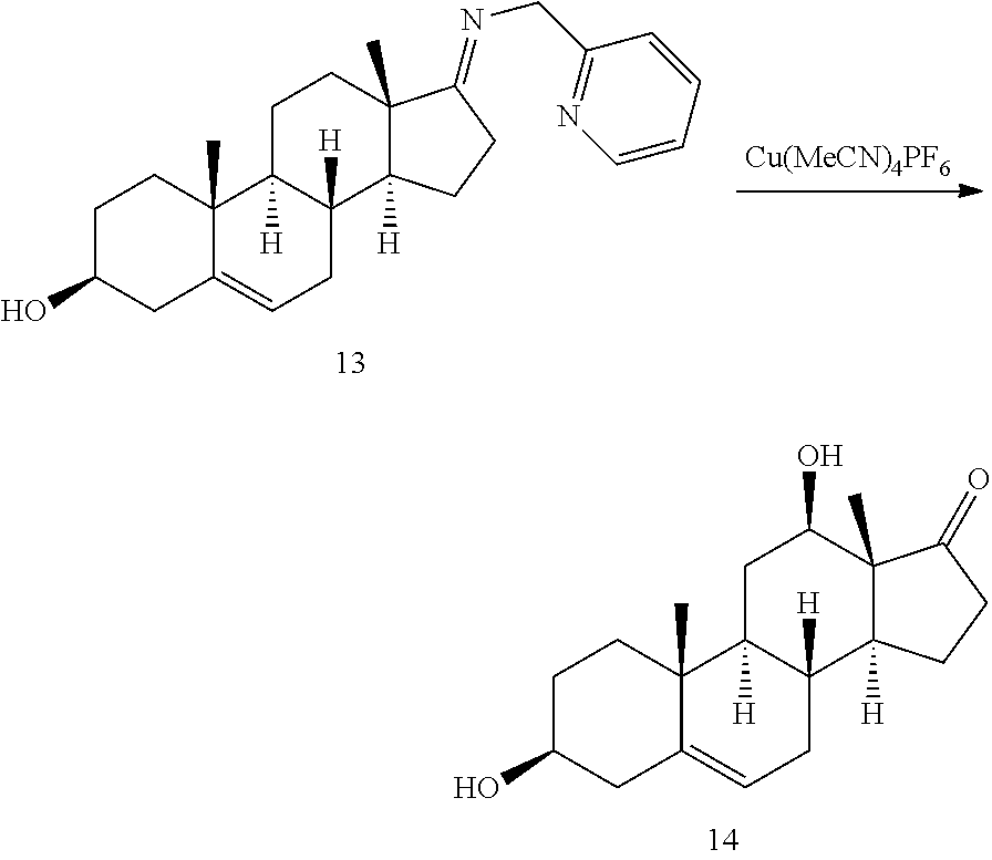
C1C2=CCC3([H])C([H])(C2(C)CCC1O)CC(O)C1(C)C(=O)CCC13[H].C1C2=CCC3([H])C([H])(C2(C)CCC1O)CCC1(C)C(=NCC2=NC=CC=C2)CCC13[H]
